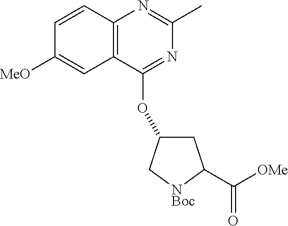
C12=C(C(OC3CC(C(=O)[OMe])[NBoc]C3)=NC(C)=N1)C=C([MeO])C=C2
